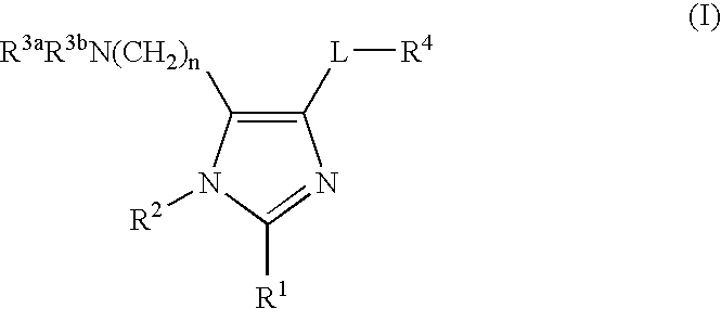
C1([L][R4])=C([R3aR3bN(CH2)n])N([R2])C([R1])=N1
